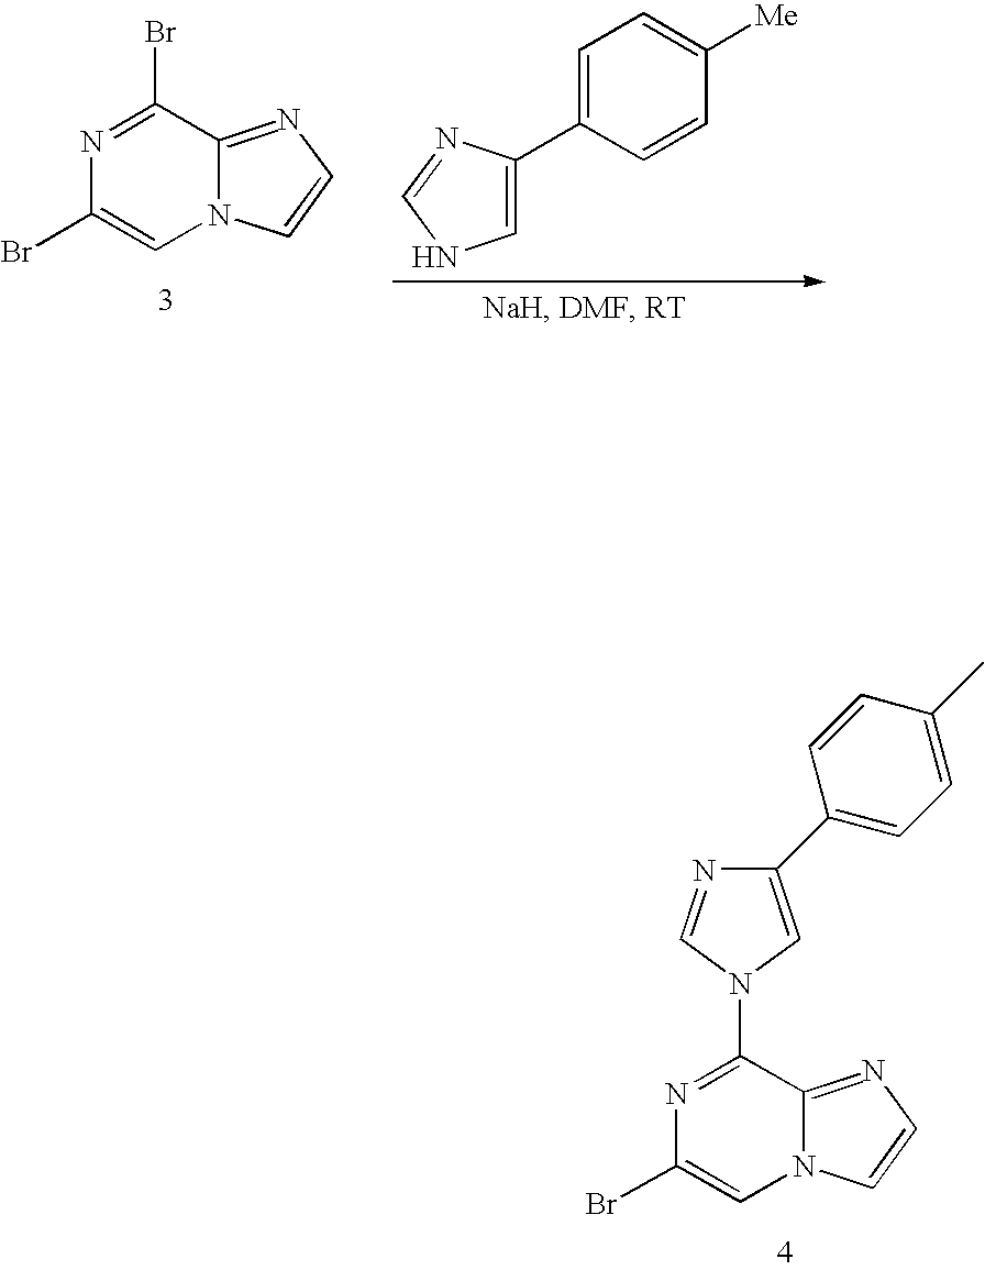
C1(C)=CC=C(C2=CN(C3=NC(Br)=CN4C3=NC=C4)C=N2)C=C1.C1=C(C2=CNC=N2)C=CC([Me])=C1.N1=C(Br)C2=NC=CN2C=C1Br
